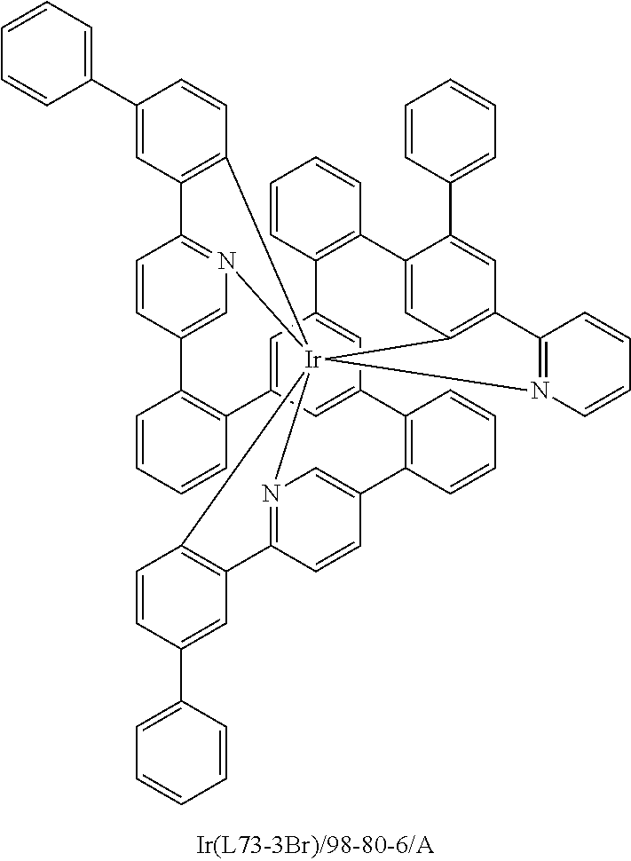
C1=CC2=C(C=C1)C1=CC3=C(C=C1C1=CC=CC=C1)C1=N(C=CC=C1)[Ir]3145N3=C(C=CC(=C3)C3=C(C6=CC(=CC2=C6)C2=C(C=CC=C2)C2=CN1=C(C=C2)C1=C4C=CC(C2=CC=CC=C2)=C1)C=CC=C3)C1=C5C=CC(C2=CC=CC=C2)=C1
